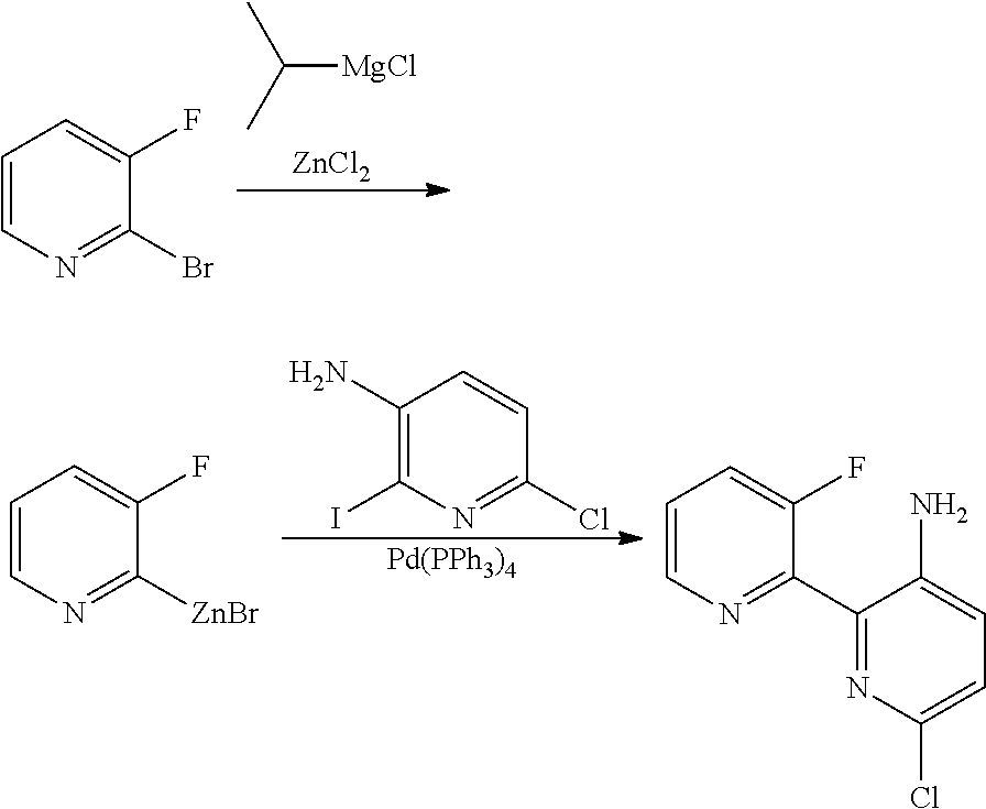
C([MgCl])(C)C.[ZnCl2].C1=CN=C(Br)C(F)=C1.C1=CN=C([ZnBr])C(F)=C1.C1(N)=C(I)N=C(Cl)C=C1.C1=CN=C(C2=NC(Cl)=CC=C2N)C(F)=C1.[Pd(PPh3)4]
